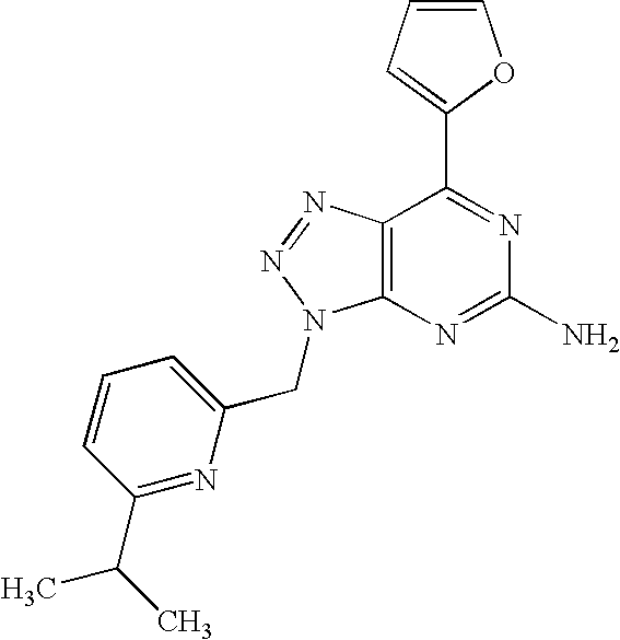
C1=CC=C(C2=NC(N)=NC3=C2N=NN3CC2=CC=CC(C(C)C)=N2)O1
